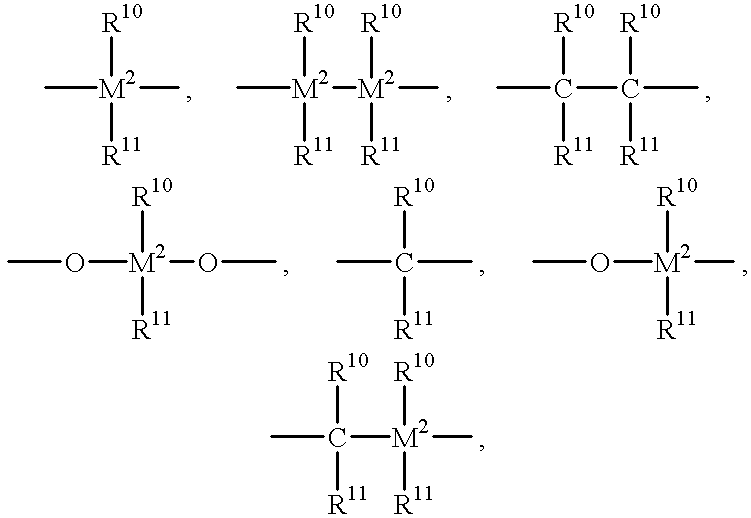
C[M2](C)([R10])[R11].[M2](C)([R10])([R11])[M2](C)([R10])[R11].C(C)([R10])([R11])C(C)([R10])[R11].O(C)[M2](OC)([R10])[R11].CC(C)([R10])[R11].O([M2](C)([R10])[R11])C.C([M2](C)([R10])[R11])(C)([R11])[R10]
